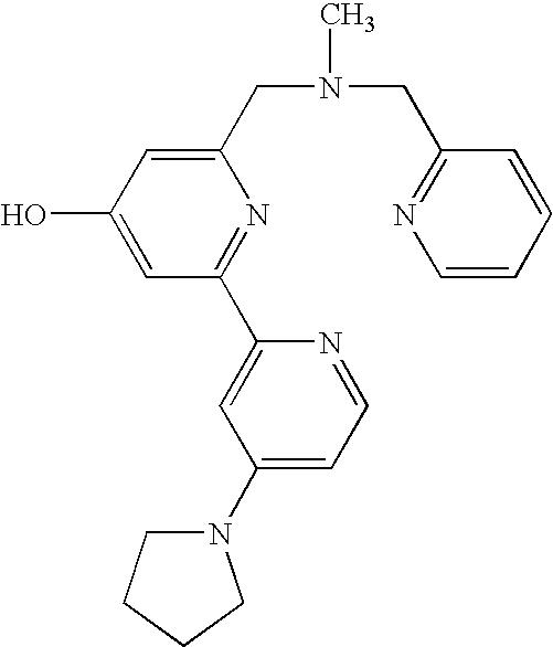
C1(CN(C)CC2=NC=CC=C2)=CC(O)=CC(C2=CC(N3CCCC3)=CC=N2)=N1
